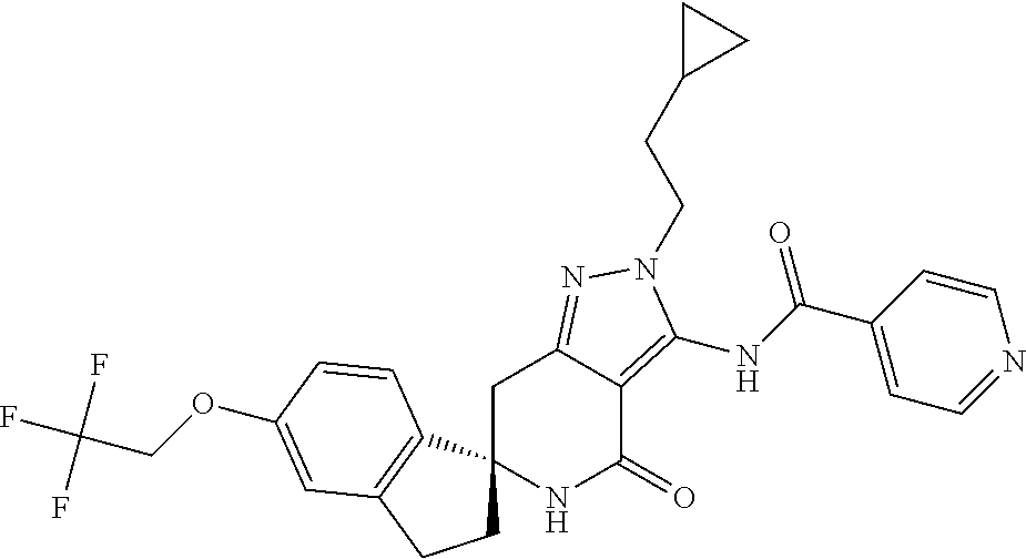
C1C2(C3=C(C1)C=C(OCC(F)(F)F)C=C3)NC(=O)C1=C(NC(C3=CC=NC=C3)=O)N(CCC3CC3)N=C1C2
